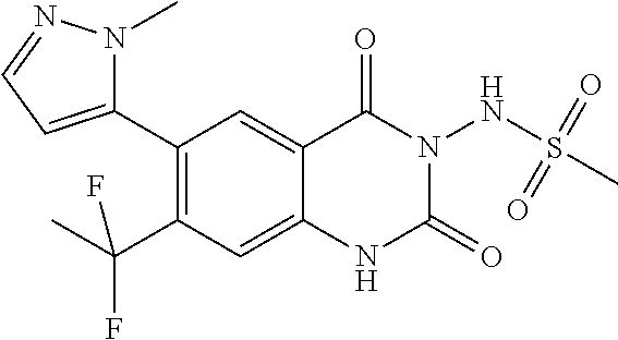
C1(C2=CC=NN2C)=C(C(C)(F)F)C=C2C(=C1)C(=O)N(NS(C)(=O)=O)C(=O)N2
